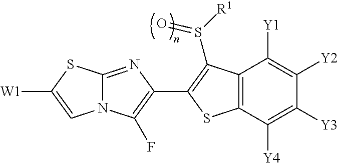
C12=NC(C3=C(S([R1])=O)C4=C(C([Y4])=C([Y3])C([Y2])=C4[Y1])S3)=C(F)N1C=C([W1])S2
